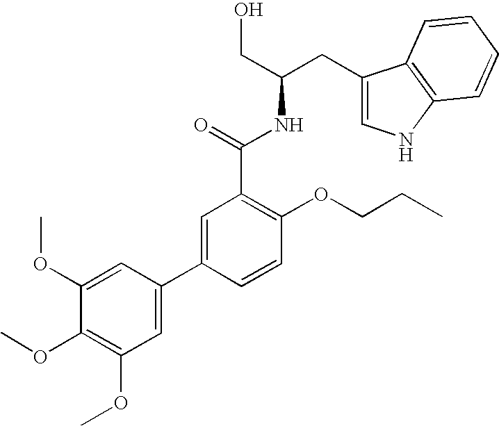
C1(CC(CO)NC(C2=C(OCCC)C=CC(C3=CC(OC)=C(OC)C(OC)=C3)=C2)=O)=CNC2=C1C=CC=C2
